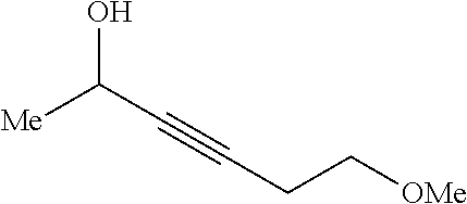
OC(C#CCC[OMe])[Me]
